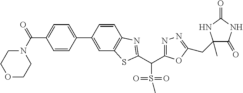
C(C1=NN=C(CC2(C)C(=O)NC(=O)N2)O1)(S(=O)(=O)C)C1=NC2=C(C=C(C3=CC=C(C(N4CCOCC4)=O)C=C3)C=C2)S1
